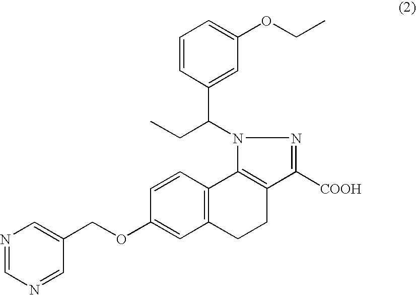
N1=CN=CC(COC2=CC3=C(C=C2)C2=C(CC3)C([COOH])=NN2C(CC)C2=CC(OCC)=CC=C2)=C1
